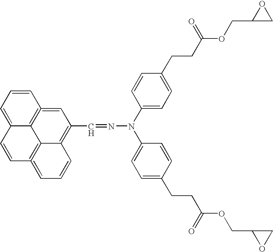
C12=C3=CC=CC1=C(C=NN(C1=CC=C(CCC(OCC4CO4)=O)C=C1)C1=CC=C(CCC(OCC4OC4)=O)C=C1)C=C1=C2C(=CC=C1)C=C3
